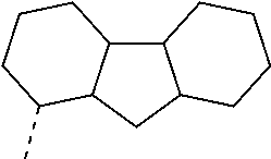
C12C3C(CC1CCCC2)C(C)CCC3
